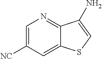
C1=C([NC])C=C2C(=N1)C(N)=CS2
